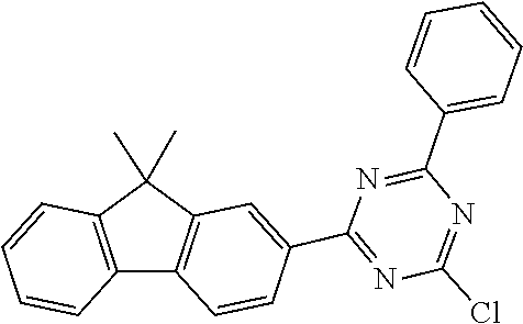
N1=C(Cl)N=C(C2=CC3=C(C4=C(C=CC=C4)C3(C)C)C=C2)N=C1C1=CC=CC=C1
